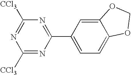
C12=CC(C3=NC([CCl3])=NC([CCl3])=N3)=CC=C1OCO2
